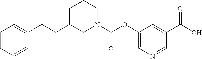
C1=CC=CC(CCC2CN(C(OC3=CN=CC(C(O)=O)=C3)=O)CCC2)=C1
